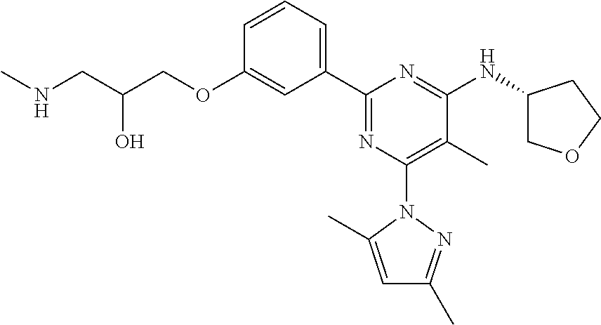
C1=CC=C(C2=NC(N3C(C)=CC(C)=N3)=C(C)C(NC3COCC3)=N2)C=C1OCC(CNC)O
